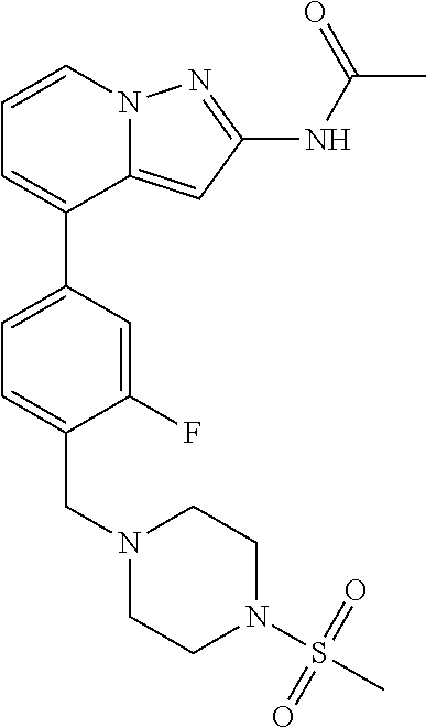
C1=CN2C(=CC(NC(C)=O)=N2)C(C2=CC=C(CN3CCN(S(C)(=O)=O)CC3)C(F)=C2)=C1
